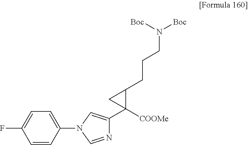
C1=CC(N2C=NC(C3([COOMe])C(CCCN([Boc])[Boc])C3)=C2)=CC=C1F
